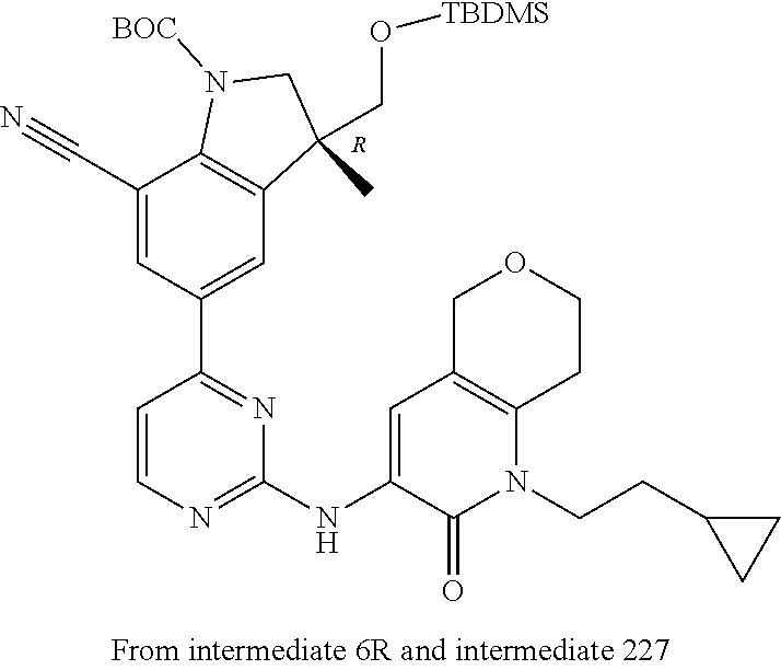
[R].C1(C#N)=CC(C2=NC(NC3=CC4=C(N(CCC5CC5)C3=O)CCOC4)=NC=C2)=CC2=C1N([BOC])CC2(C)CO[TBDMS]
